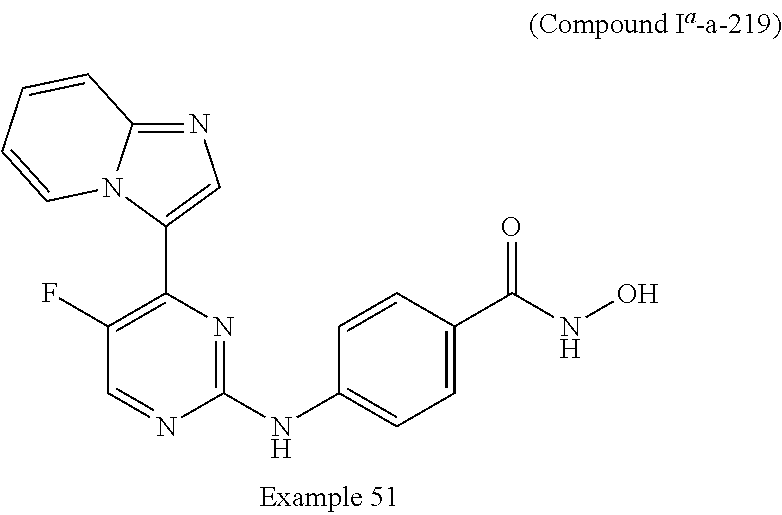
C1(NC2=CC=C(C(NO)=O)C=C2)=NC(C2=CN=C3N2C=CC=C3)=C(F)C=N1
